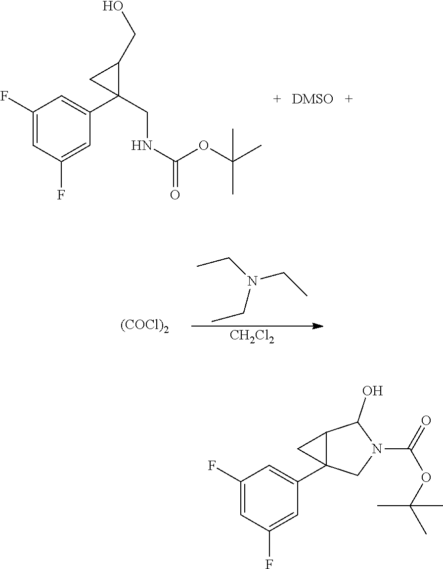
C1(F)=CC(F)=CC(C2(CNC(=O)OC(C)(C)C)C(CO)C2)=C1.CCN(CC)CC.[CH2Cl2].[(COCl)2].C1(F)=CC(F)=CC(C23C(C2)C(O)N(C(=O)OC(C)(C)C)C3)=C1
